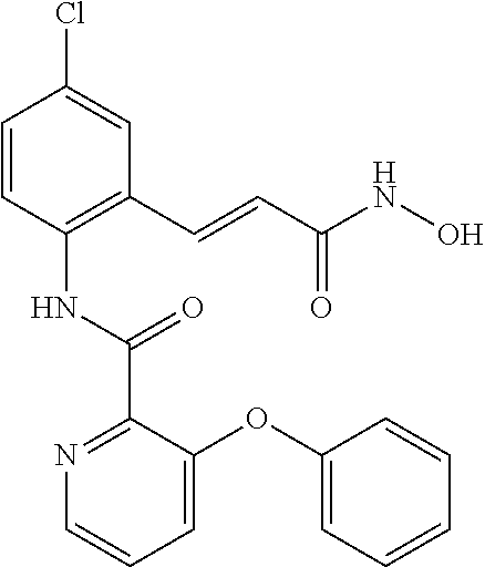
C1=CC(Cl)=CC(C=CC(NO)=O)=C1NC(=O)C1=NC=CC=C1OC1=CC=CC=C1
